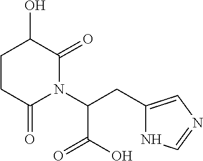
C(C(N1C(=O)C(O)CCC1=O)C(=O)O)C1=CN=CN1
